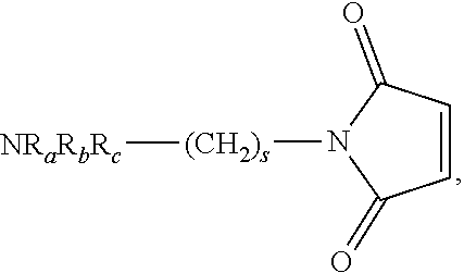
[(CH2)s](N1C(=O)C=CC1=O)[NRaRbRc]
